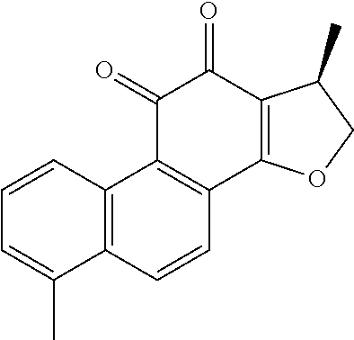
C1=C(C)C2=C(C=C1)C1=C(C=C2)C2=C(C(=O)C1=O)C(C)CO2
